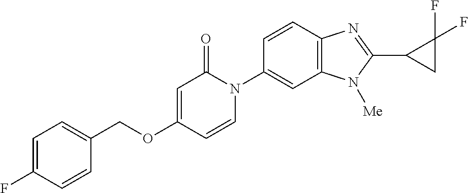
C1(COC2=CC(=O)N(C3=CC4=C(C=C3)N=C(C3CC3(F)F)N4[Me])C=C2)=CC=C(F)C=C1
